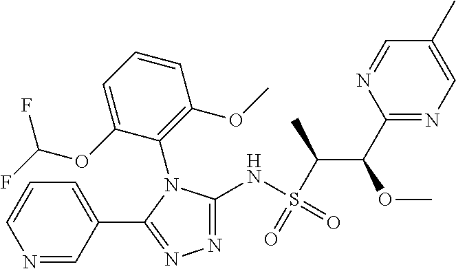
N1=C(NS(=O)(C(C)C(OC)C2=NC=C(C)C=N2)=O)N(C2=C(OC)C=CC=C2OC(F)F)C(C2=CC=CN=C2)=N1
